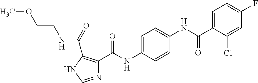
N1=CNC(C(=O)NCCOC)=C1C(NC1=CC=C(NC(C2=CC=C(F)C=C2Cl)=O)C=C1)=O
